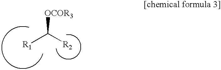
[R1]C([R2])[OCOR3]
